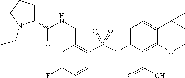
C1(NS(C2=C(CNC(C3CCCN3CC)=O)C=C(F)C=C2)(=O)=O)=CC=C2C(=C1C(O)=O)OCC1C2C1
